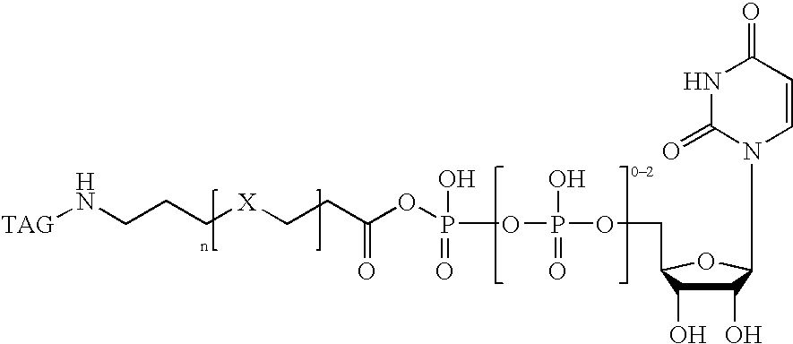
C(C1C(O)C(O)C(N2C(=O)NC(=O)C=C2)O1)OP(=O)(O)OP(=O)(O)OC(CC[X]CCCN[TAG])=O
